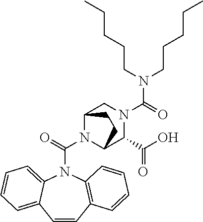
C1=CC2=C(N(C(=O)N3C4C(C(=O)O)N(C(N(CCCCC)CCCCC)=O)CC3CC4)C3=CC=CC=C13)C=CC=C2
